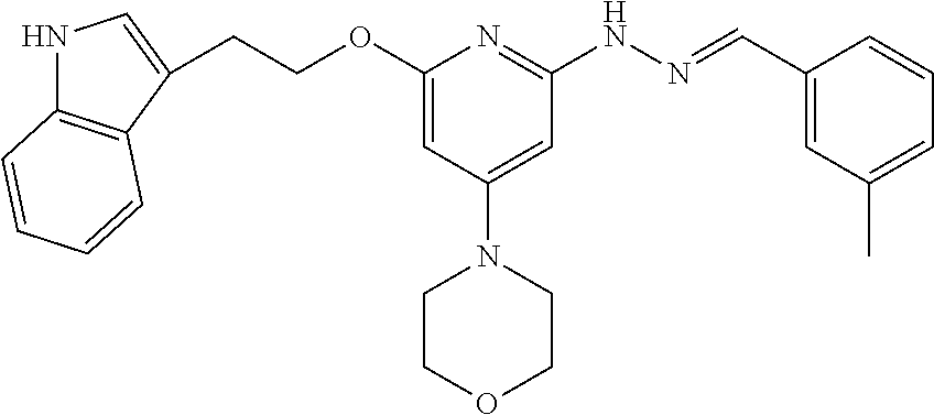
C(COC1=CC(N2CCOCC2)=CC(NN=CC2=CC(C)=CC=C2)=N1)C1=CNC2=C1C=CC=C2
